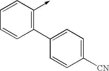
C1=CC(->C)=C(C2=CC=C([CN])C=C2)C=C1
